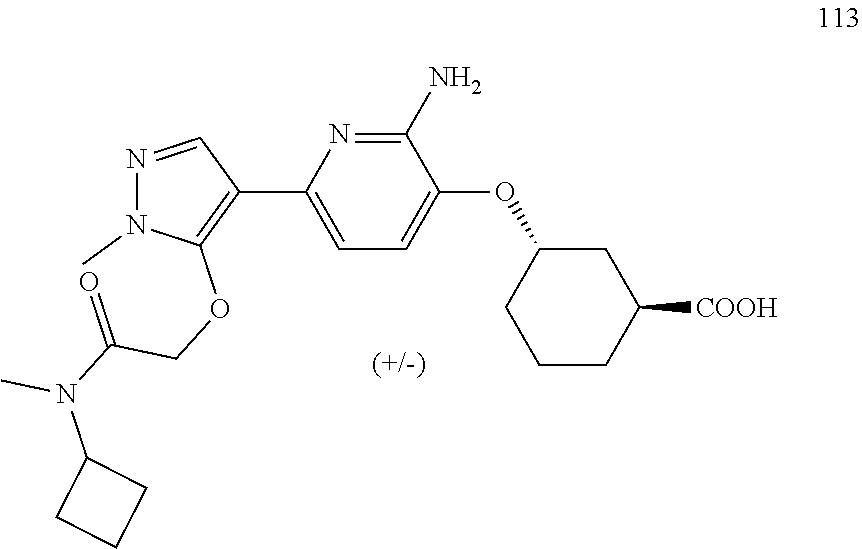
C1(N)=NC(C2=C(OCC(N(C3CCC3)C)=O)N(C)N=C2)=CC=C1OC1CCCC([COOH])C1
